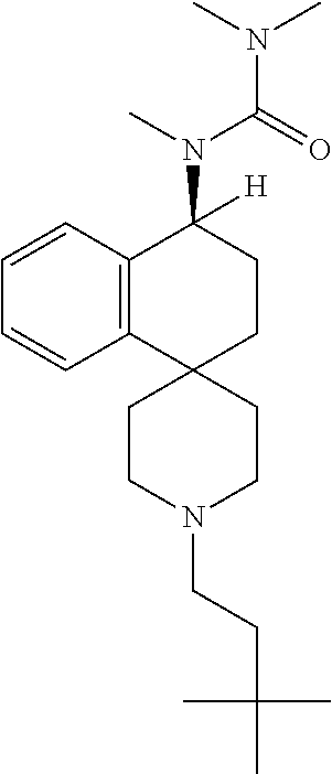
C12=C(C=CC=C1)C(N(C(N(C)C)=O)C)([H])CCC21CCN(CCC(C)(C)C)CC1
